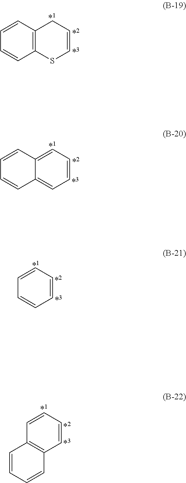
C12=C(SC=CC1)C=CC=C2.C12=CC=CC=C1C=CC=C2.C1=CC=CC=C1.C1=CC=CC2=C1C=CC=C2
